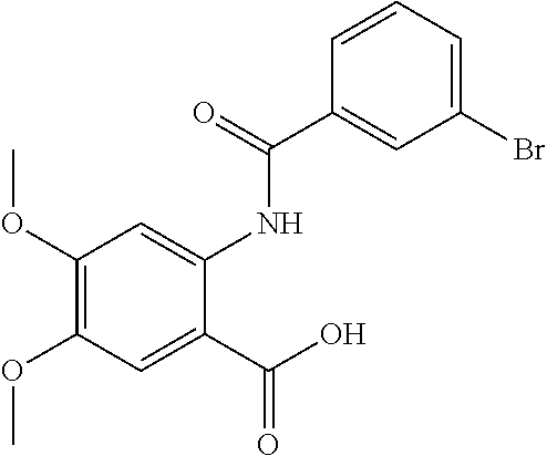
O=C(NC1=CC(OC)=C(OC)C=C1C(O)=O)C1=CC(Br)=CC=C1
